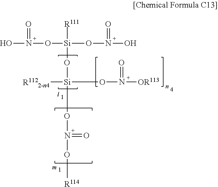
ON(O[Si]([R111])(O[Si](ON(=O)O[R114])([R1122-n4])ON([OR113])=O)ON(O)=O)=O
